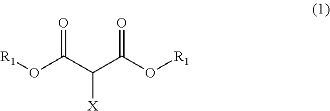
C([X])(C(O[R1])=O)C(O[R1])=O
